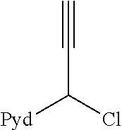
C#CC([Pyd])Cl
